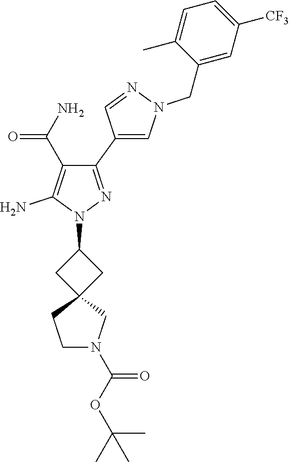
C1(C2=CN(CC3=CC([CF3])=CC=C3C)N=C2)=NN(C2CC3(C2)CCN(C(OC(C)(C)C)=O)C3)C(N)=C1C(N)=O
